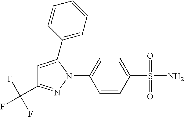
C(C1=NN(C2=CC=C(S(N)(=O)=O)C=C2)C(C2=CC=CC=C2)=C1)(F)(F)F
